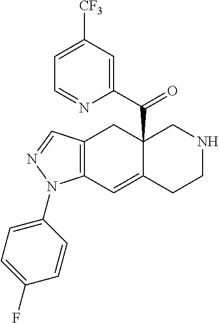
C12=C(C=NN1C1=CC=C(F)C=C1)CC1(C(=O)C3=CC([CF3])=CC=N3)C(=C2)CCNC1
